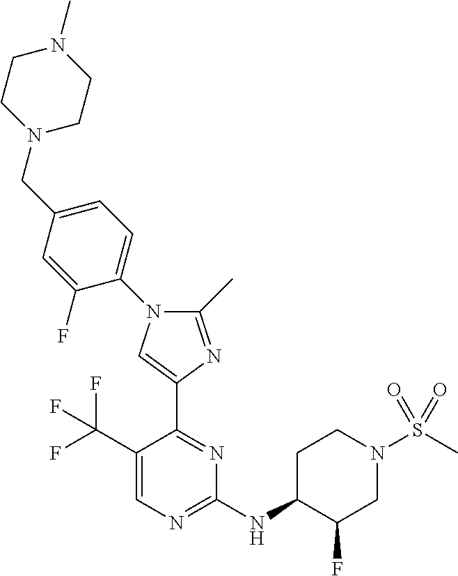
C1(C)=NC(C2=NC(NC3C(F)CN(S(C)(=O)=O)CC3)=NC=C2C(F)(F)F)=CN1C1=CC=C(CN2CCN(C)CC2)C=C1F
